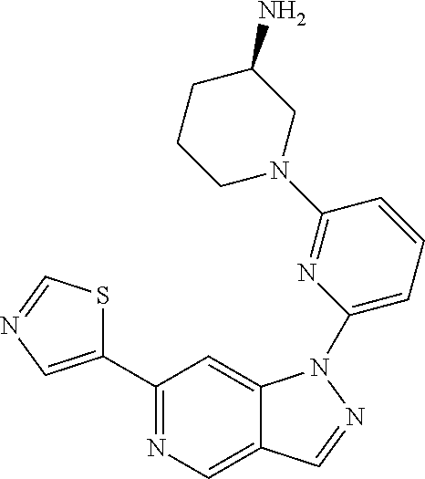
C1(C2=CN=CS2)=NC=C2C(=C1)N(C1=CC=CC(N3CC(N)CCC3)=N1)N=C2
